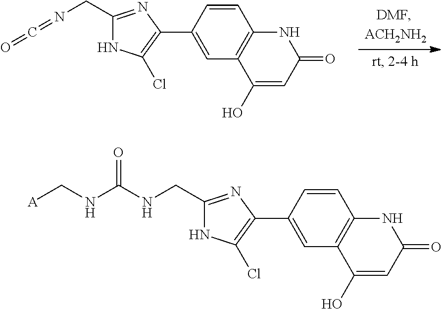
C1=CC(C2=C(Cl)NC(CN=C=O)=N2)=CC2=C1NC(=O)C=C2O.C1=CC(C2=C(Cl)NC(CNC(NC[A])=O)=N2)=CC2=C1NC(=O)C=C2O
